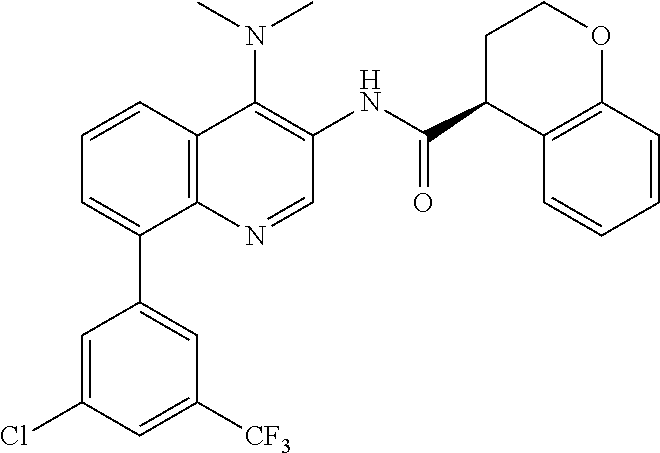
C12=C(C=CC=C1C1=CC([CF3])=CC(Cl)=C1)C(N(C)C)=C(NC(C1C3=C(OCC1)C=CC=C3)=O)C=N2
